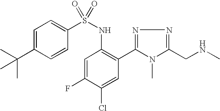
C1=C(C(C)(C)C)C=CC(S(NC2=C(C3=NN=C(CNC)N3C)C=C(Cl)C(F)=C2)(=O)=O)=C1
